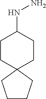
C1CCC2(C1)CCC(NN)CC2
